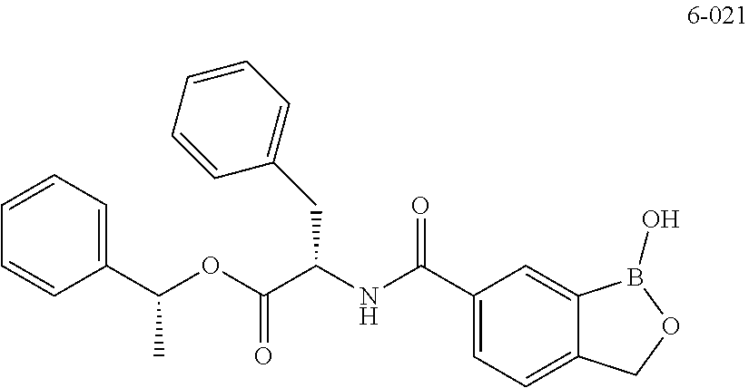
C1=CC(C(OC(C(NC(C2=CC=C3C(=C2)B(O)OC3)=O)CC2=CC=CC=C2)=O)C)=CC=C1
